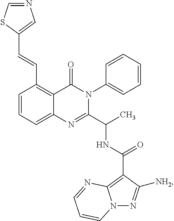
C1=CC=C2C(=C1C=CC1=CN=CS1)C(=O)N(C1=CC=CC=C1)C(C(C)NC(=O)C1=C3N(N=C1[NH2])C=CC=N3)=N2
